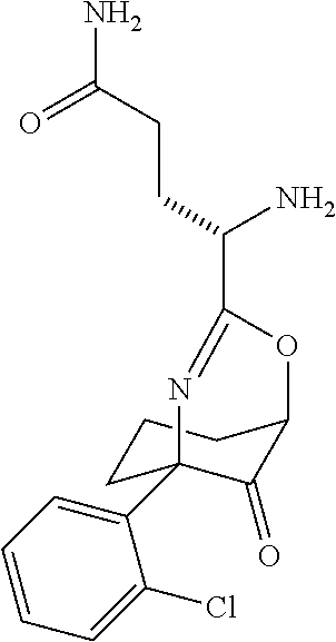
C1CC2(C3=CC=CC=C3Cl)C(=O)C(C1)OC(C(CCC(N)=O)N)=N2
